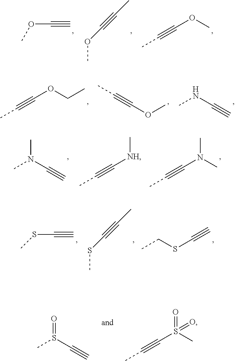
COC#C.O(C)C#CC.CC#COC.CC#COCC.CC#COC.CNC#C.CN(C#C)C.CC#C[NH]C.CC#CN(C)C.CSC#C.S(C)C#CC.CCSC#C.O=S(C#C)C.CC#CS(=O)(C)=O
